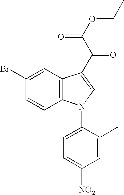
C1=CC2=C(C=C1Br)C(C(C(OCC)=O)=O)=CN2C1=CC=C([NO2])C=C1C
